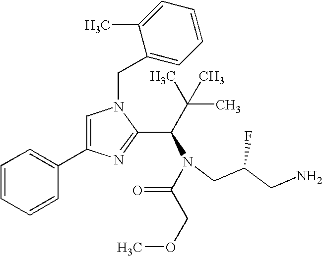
C1=C(C2=CC=CC=C2)N=C(C(C(C)(C)C)N(C(COC)=O)CC(CN)F)N1CC1=CC=CC=C1C
